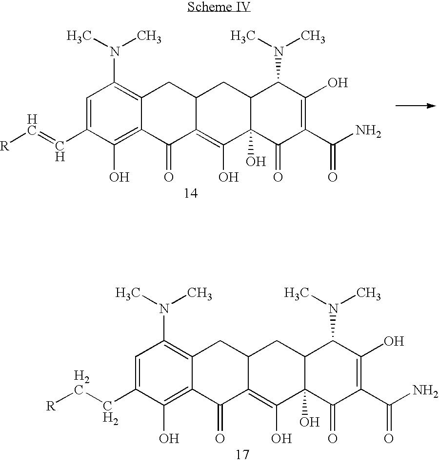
C1=C(C=C[R])C(O)=C2C(=C1N(C)C)CC1C(=C(O)C3(O)C(C1)C(N(C)C)C(O)=C(C(=O)N)C3=O)C2=O.C1=C(CC[R])C(O)=C2C(=C1N(C)C)CC1C(=C(O)C3(O)C(C1)C(N(C)C)C(O)=C(C(=O)N)C3=O)C2=O
